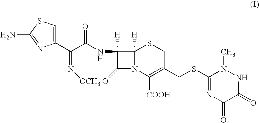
C(C(=N[OCH3])C1=CSC(N)=N1)(=O)NC1([H])C(=O)N2C1([H])SCC(CSC1=NC(=O)C(=O)NN1C)=C2[COOH]
